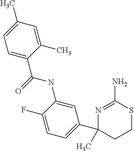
C1=C(NC(=O)C2=CC=C(C)C=C2C)C(F)=CC=C1C1(C)CCSC(N)=N1
